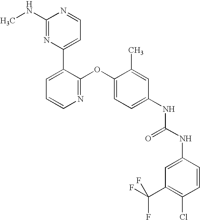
C1(NC)=NC(C2=CC=CN=C2OC2=CC=C(NC(NC3=CC(C(F)(F)F)=C(Cl)C=C3)=O)C=C2C)=CC=N1
